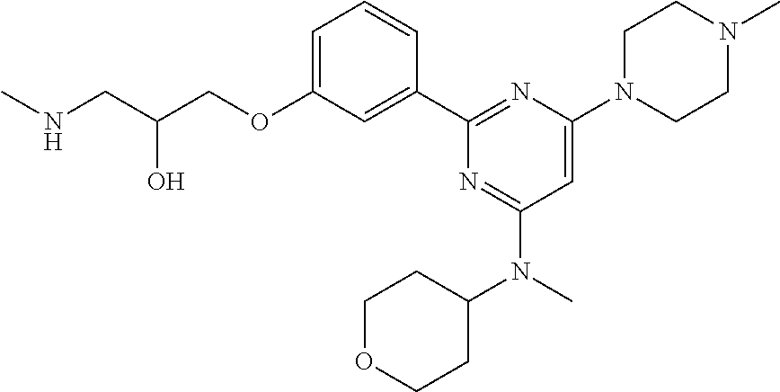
C1=C(OCC(CNC)O)C=C(C2=NC(N3CCN(C)CC3)=CC(N(C)C3CCOCC3)=N2)C=C1
